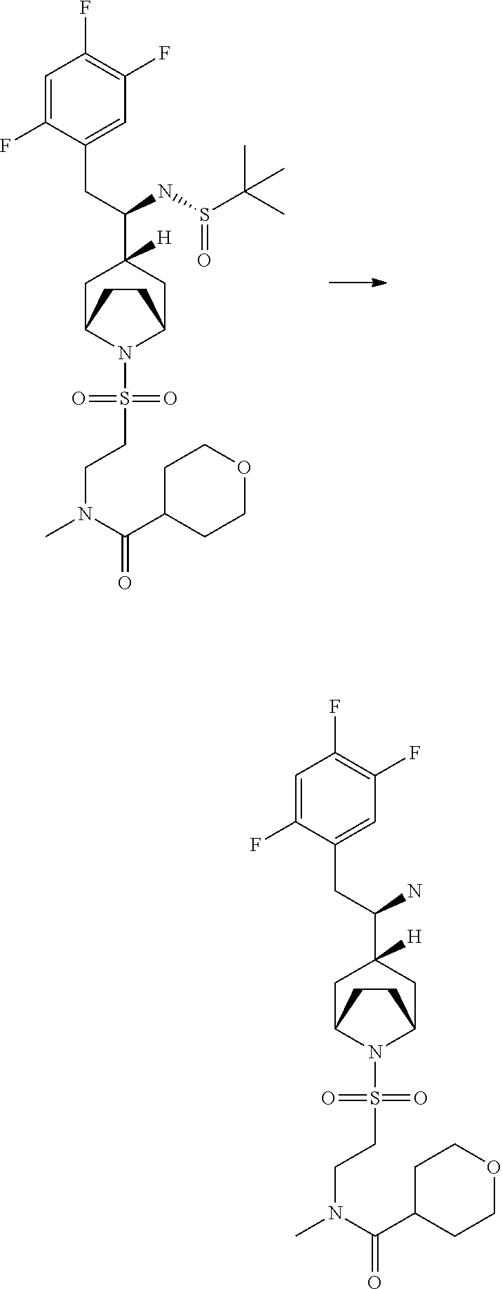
S(N1C2CC(C(N)CC3=CC(F)=C(F)C=C3F)([H])CC1CC2)(=O)(=O)CCN(C(=O)C1CCOCC1)C.S(N1C2CC(C(NS(C(C)(C)C)=O)CC3=CC(F)=C(F)C=C3F)([H])CC1CC2)(=O)(=O)CCN(C(=O)C1CCOCC1)C
